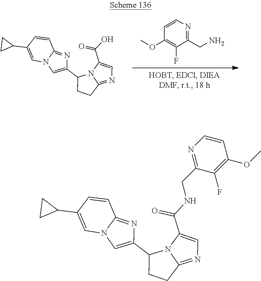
C1(C2CC2)=CN2C(=NC(C3CCC4=NC=C(C(NCC5=NC=CC(OC)=C5F)=O)N34)=C2)C=C1.C1(C2CC2)=CN2C(=NC(C3CCC4=NC=C(C(O)=O)N34)=C2)C=C1.C1=CN=C(CN)C(F)=C1OC
